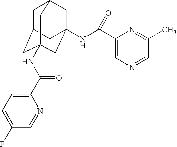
C1C2CC3(NC(C4=CC=C(F)C=N4)=O)CC(NC(C4=CN=CC(C)=N4)=O)(CC1C3)C2
